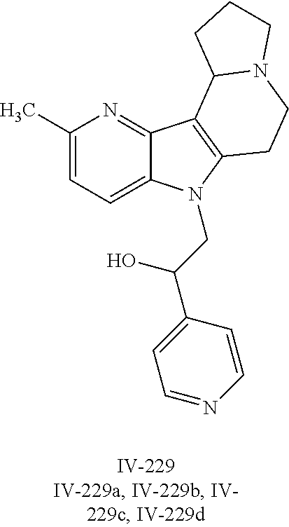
C1(C)=CC=C2C(=N1)C1=C(N2CC(C2=CC=NC=C2)O)CCN2C1CCC2
